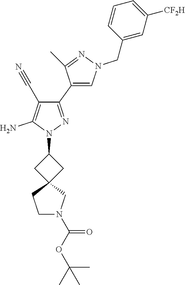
C1(C2=CN(CC3=CC([CF2H])=CC=C3)N=C2C)=NN(C2CC3(C2)CCN(C(OC(C)(C)C)=O)C3)C(N)=C1C#N
